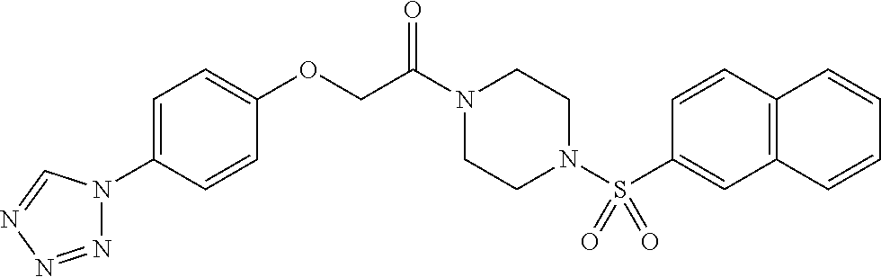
N1=NN=CN1C1=CC=C(OCC(N2CCN(S(C3=CC4=C(C=C3)C=CC=C4)(=O)=O)CC2)=O)C=C1
